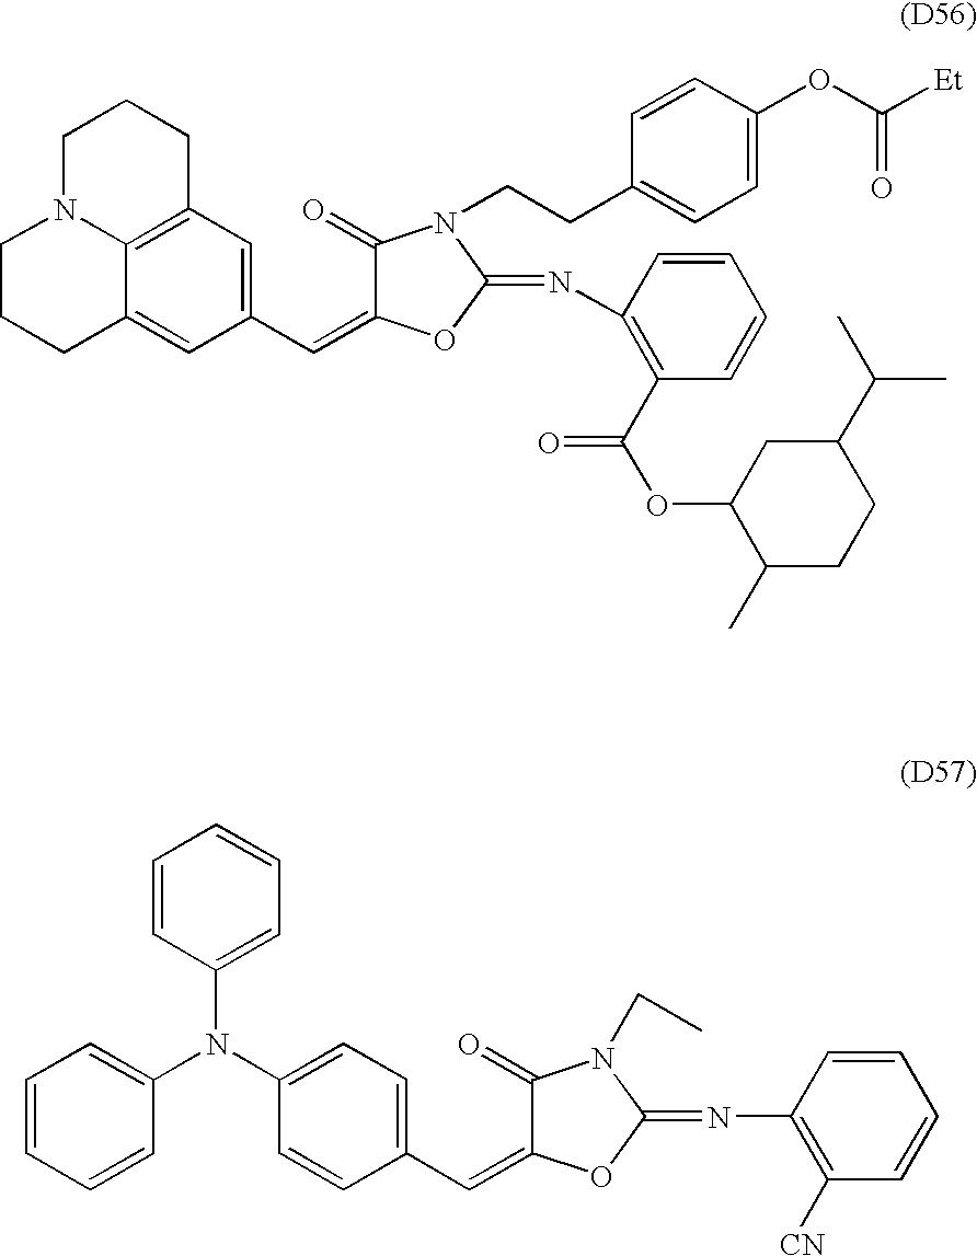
C12=C3C=C(C=C4C(=O)N(CCC5=CC=C(OC([Et])=O)C=C5)C(=NC5=C(C(OC6C(C)CCC(C(C)C)C6)=O)C=CC=C5)O4)C=C1CCCN2CCC3.C1(N(C2=CC=CC=C2)C2=CC=CC=C2)=CC=C(C=C2C(=O)N(CC)C(=NC3=C([CN])C=CC=C3)O2)C=C1
